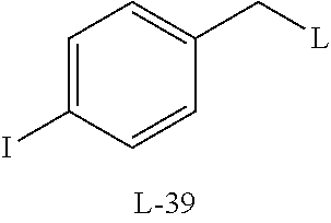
IC1=CC=C(C[L])C=C1
